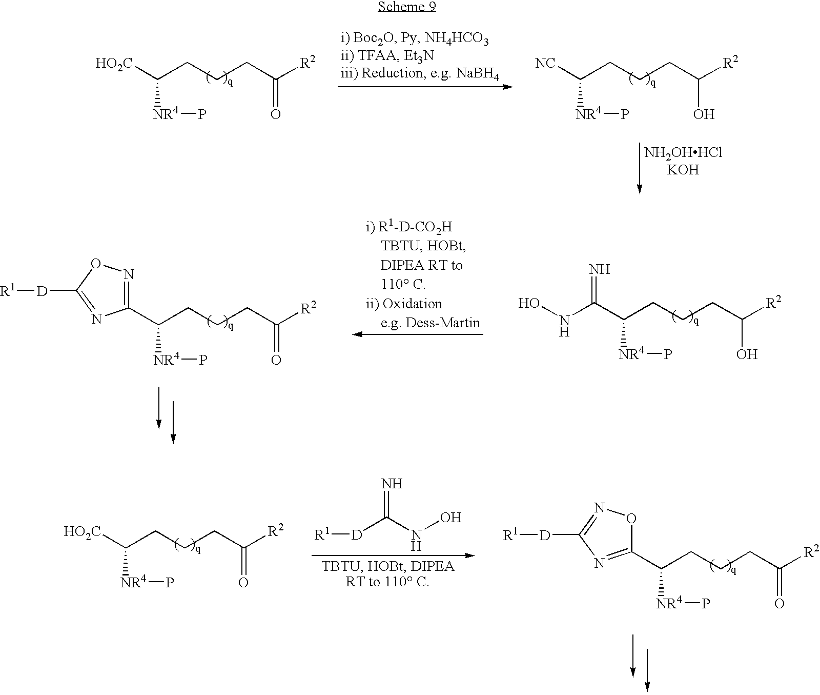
[HO2C]C(CCCC([R2])=O)[NR4]P.[NC]C(CCCC([R2])O)[NR4]P.[HO2C]C(CCCC([R2])=O)[NR4]P.[R1][D]C(=N)NO.C1(C(CCCC([R2])=O)[NR4]P)=NC([D][R1])=NO1.C1(C(CCCC([R2])=O)[NR4]P)=NOC([D][R1])=N1.C(C(CCCC([R2])O)[NR4]P)(NO)=N
